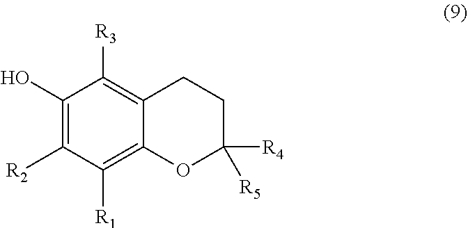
C1(O)=C([R2])C([R1])=C2C(=C1[R3])CCC([R4])([R5])O2
